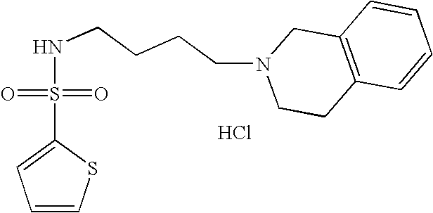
C1(S(=O)(=O)NCCCCN2CCC3=C(C2)C=CC=C3)=CC=CS1.Cl
